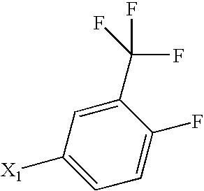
C1([X1])=CC=C(F)C(C(F)(F)F)=C1
